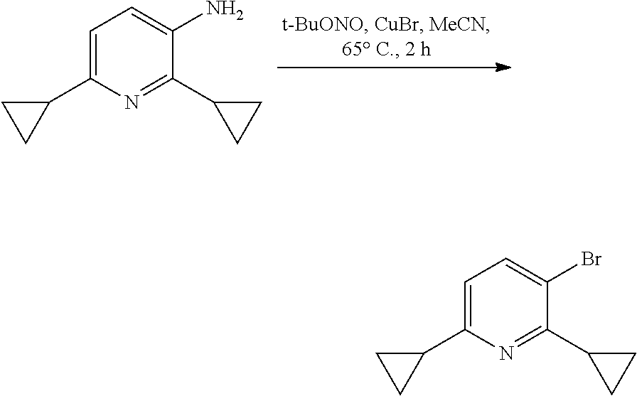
C1=C(C2CC2)N=C(C2CC2)C(N)=C1.C1=C(C2CC2)N=C(C2CC2)C(Br)=C1
